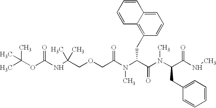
N(C(C(N(C(C(NC)=O)CC1=CC=CC=C1)C)=O)CC1=C2C(=CC=C1)C=CC=C2)(C)C(COCC(NC(OC(C)(C)C)=O)(C)C)=O
